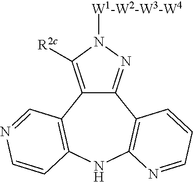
C12=NN([W1-W2-W3-W4])C([R2c])=C1C1=C(NC3=C2C=CC=N3)C=CN=C1
